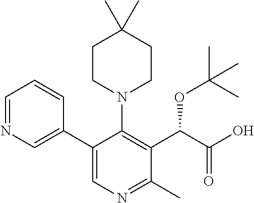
C1=NC=C(C2=CN=C(C)C(C(C(O)=O)OC(C)(C)C)=C2N2CCC(C)(C)CC2)C=C1
